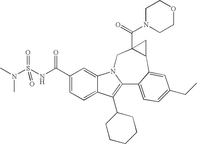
C1(C(NS(N(C)C)(=O)=O)=O)=CC=C2C(=C1)N1C(=C2C2CCCCC2)C2=CC=C(CC)C=C2C2C(C(N3CCOCC3)=O)(C1)C2
